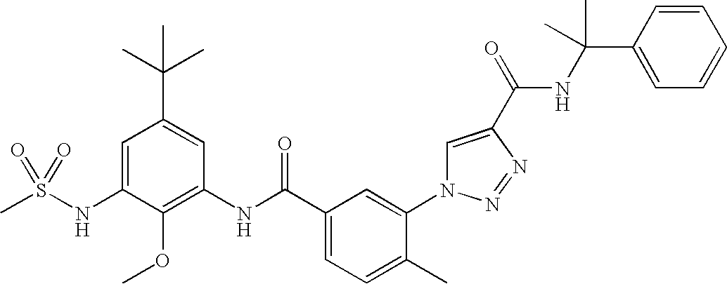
CS(NC1=CC(C(C)(C)C)=CC(NC(C2=CC=C(C)C(N3C=C(C(=O)NC(C4=CC=CC=C4)(C)C)N=N3)=C2)=O)=C1OC)(=O)=O
